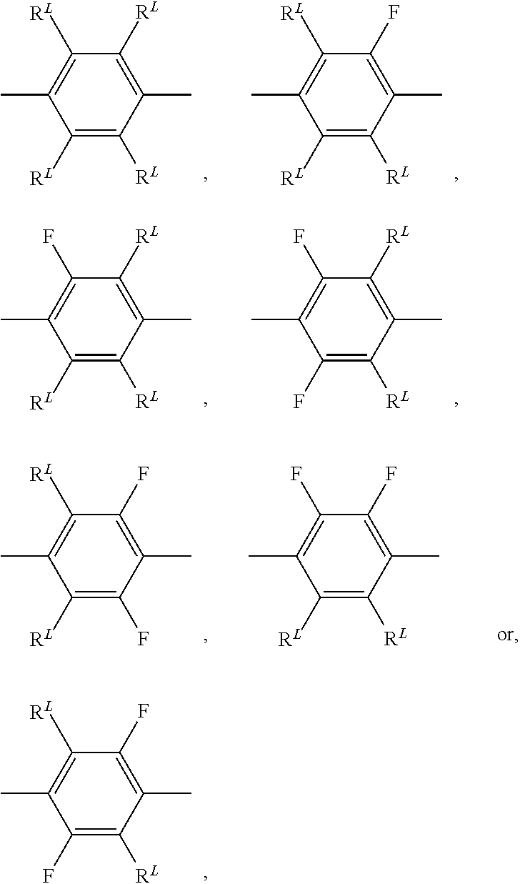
C1(F)=C(C)C([RL])=C(F)C(C)=C1[RL].C1([RL])=C(C)C([RL])=C([RL])C(C)=C1[RL].C1(F)=C(C)C([RL])=C([RL])C(C)=C1[RL].C1([RL])=C(C)C([RL])=C([RL])C(C)=C1F.C1([RL])=C(C)C([RL])=C(F)C(C)=C1F.C1(F)=C(C)C(F)=C([RL])C(C)=C1[RL].C1(F)=C(C)C([RL])=C([RL])C(C)=C1F
